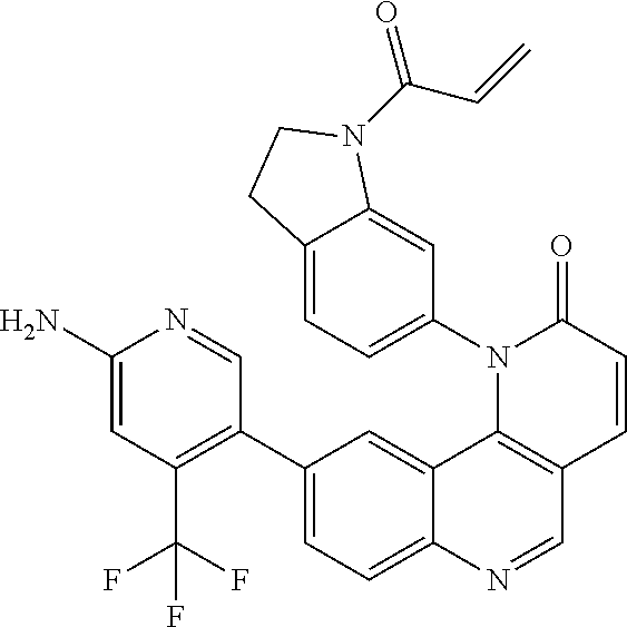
C12=CC(C3=C(C(F)(F)F)C=C(N)N=C3)=CC=C1N=CC1=C2N(C2=CC=C3C(=C2)N(C(C=C)=O)CC3)C(=O)C=C1
